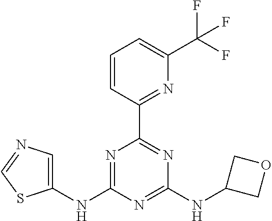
N1=C(NC2=CN=CS2)N=C(NC2COC2)N=C1C1=NC(C(F)(F)F)=CC=C1
